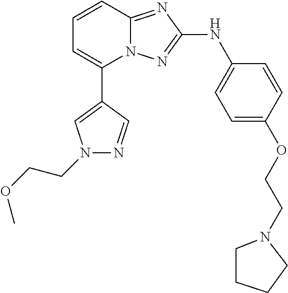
C1=CC2=NC(NC3=CC=C(OCCN4CCCC4)C=C3)=NN2C(C2=CN(CCOC)N=C2)=C1
